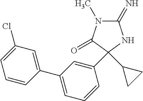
C1(Cl)=CC=CC(C2=CC=CC(C3(C4CC4)C(=O)N(C)C(=N)N3)=C2)=C1
